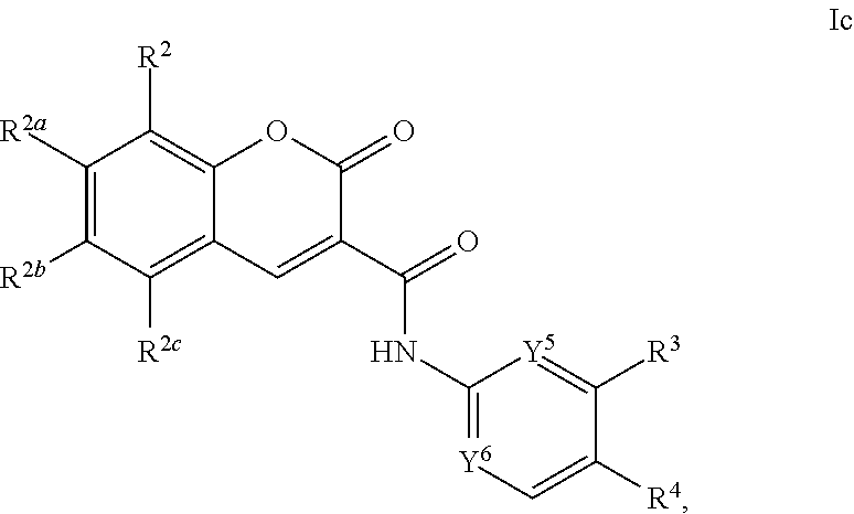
C1([R2a])=C([R2b])C([R2c])=C2C(=C1[R2])OC(=O)C(C(NC1=[Y6]C=C([R4])C([R3])=[Y5]1)=O)=C2
